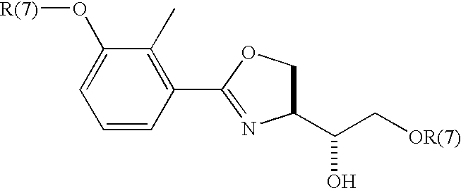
C1=CC(C2=NC(C(O)C[OR(7)])CO2)=C(C)C(O[R(7)])=C1
